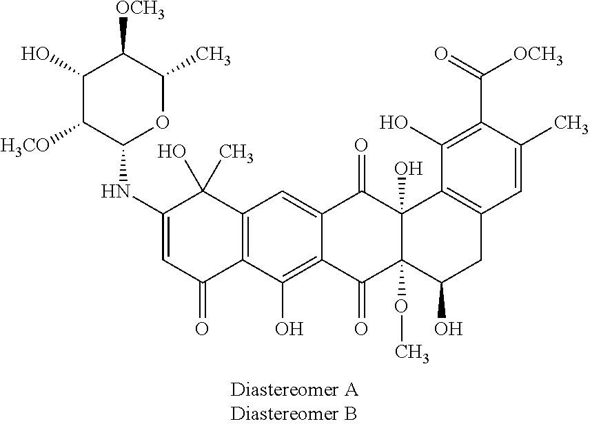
C1(NC2OC(C)C([OCH3])C(O)C2[H3CO])=CC(=O)C2=C(C1(O)C)C=C1C(=C2O)C(=O)C2(OC)C(O)(C1=O)C1=C(CC2O)C=C(C)C(C(=O)[OCH3])=C1O
